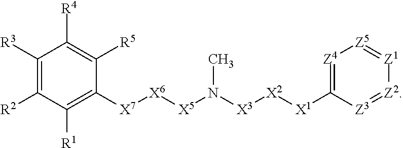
C1([R3])=C([R2])C([R1])=C([X7][X6][X5]N([X3][X2][X1]C2=[Z4][Z5]=[Z1][Z2]=[Z3]2)C)C([R5])=C1[R4]
